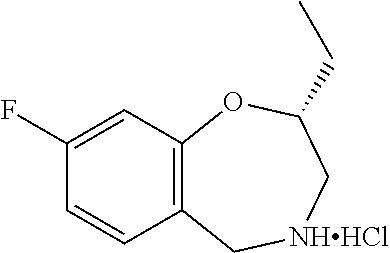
C12=C(C=C(F)C=C1)OC(CC)C[NHHCl]C2
